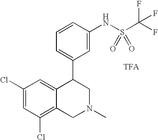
C1(Cl)=CC(Cl)=C2C(=C1)C(C1=CC=CC(NS(C(F)(F)F)(=O)=O)=C1)CN(C)C2.[TFA]
